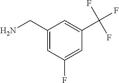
C1(CN)=CC(F)=CC(C(F)(F)F)=C1
